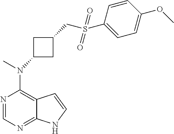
N1=CN=C2C(=C1N(C)C1CC(CS(C3=CC=C(OC)C=C3)(=O)=O)C1)C=CN2
